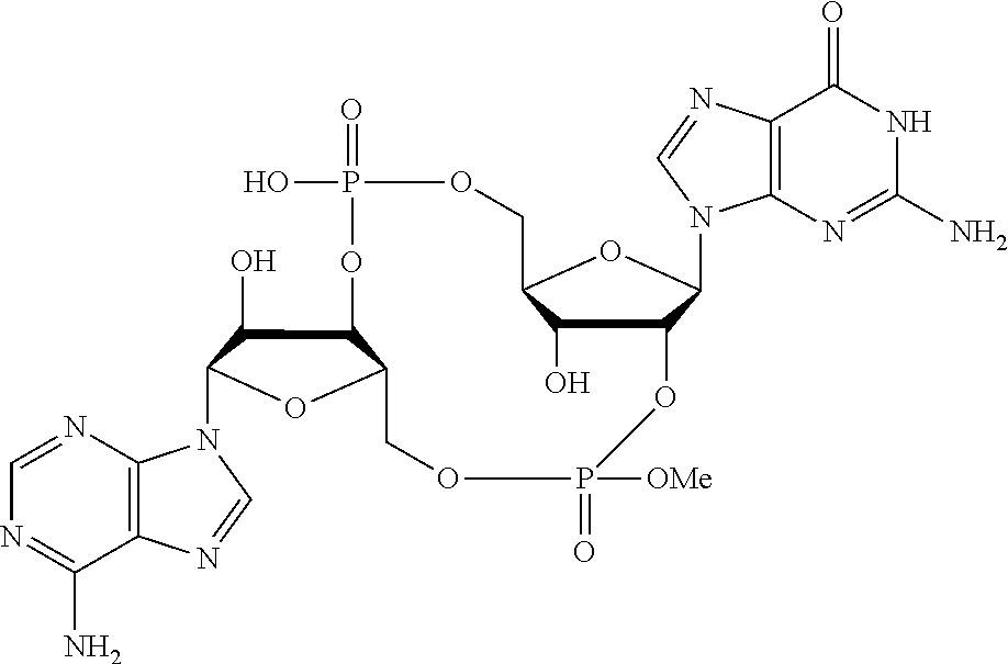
C12=C(N=CN=C1N)N(C1C(O)C3C(O1)COP(=O)([OMe])OC1C(O)C(COP(=O)(O)O3)OC1N1C3=C(N=C1)C(=O)NC(N)=N3)C=N2
